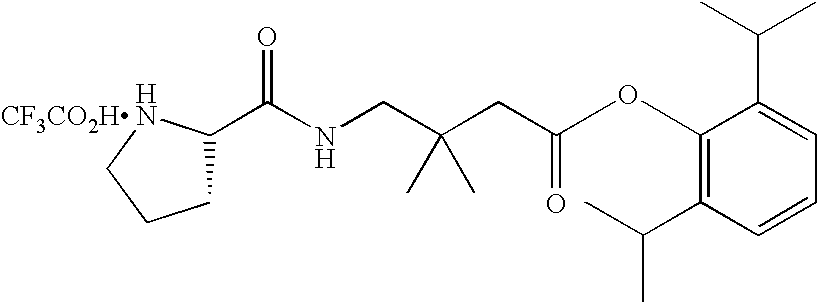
[CF3CO2H].C(NCC(CC(=O)OC1=C(C(C)C)C=CC=C1C(C)C)(C)C)(=O)C1CCCN1
